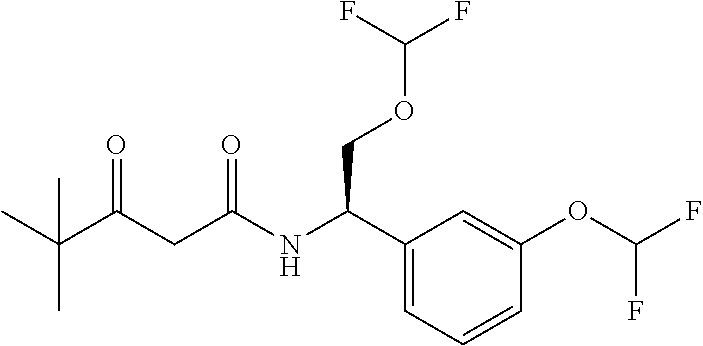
C(C(CC(NC(C1=CC=CC(OC(F)F)=C1)COC(F)F)=O)=O)(C)(C)C
